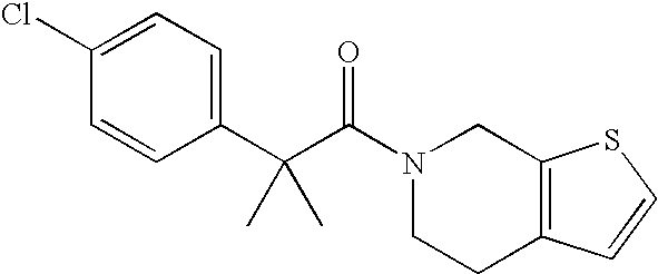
C1(Cl)=CC=C(C(C(N2CCC3=C(C2)SC=C3)=O)(C)C)C=C1
